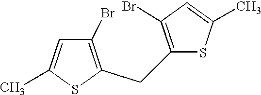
C1(Br)=C(CC2=C(Br)C=C(C)S2)SC(C)=C1
